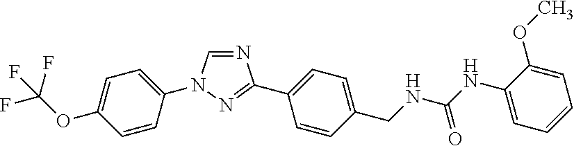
N1=CN(C2=CC=C(OC(F)(F)F)C=C2)N=C1C1=CC=C(CNC(NC2=CC=CC=C2OC)=O)C=C1
